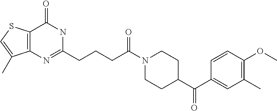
C12=C(N=C(CCCC(N3CCC(C(C4=CC(C)=C(OC)C=C4)=O)CC3)=O)NC1=O)C(C)=CS2
